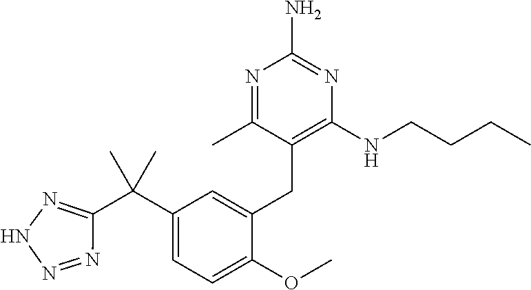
C1(C(C2=NNN=N2)(C)C)=CC=C(OC)C(CC2=C(NCCCC)N=C(N)N=C2C)=C1
